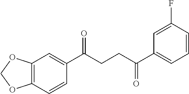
C12=C(C=CC(C(CCC(C3=CC=CC(F)=C3)=O)=O)=C1)OCO2
